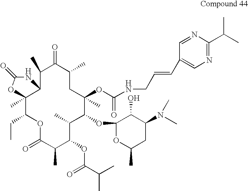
C12(C)C(CC)OC(=O)C(C)C(OC(C(C)C)=O)C(C)C(OC3OC(C)CC(N(C)C)C3O)C(C)(OC(NCC=CC3=CN=C(C(C)C)N=C3)=O)CC(C)C(=O)C(C)C1NC(=O)O2
